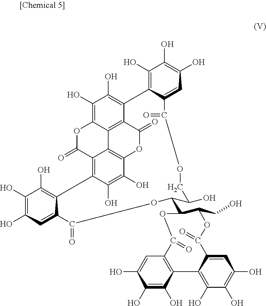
C1(O)=C(O)C=C2C(=C1O)C1=C3C4=C(C(O)=C1O)OC(=O)C1=C4C(=C(O)C(O)=C1C1=C(O)C(O)=C(O)C=C1C(=O)OCC(O)C(C1C(CO)OC(=O)C4=CC(O)=C(O)C(O)=C4C4=C(C=C(O)C(O)=C4O)C(=O)O1)OC2=O)OC3=O
